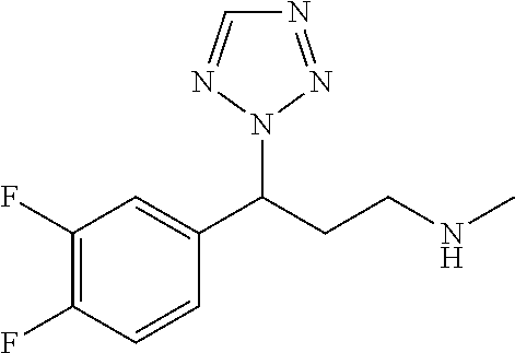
C(CCNC)(N1N=NC=N1)C1=CC(F)=C(F)C=C1
